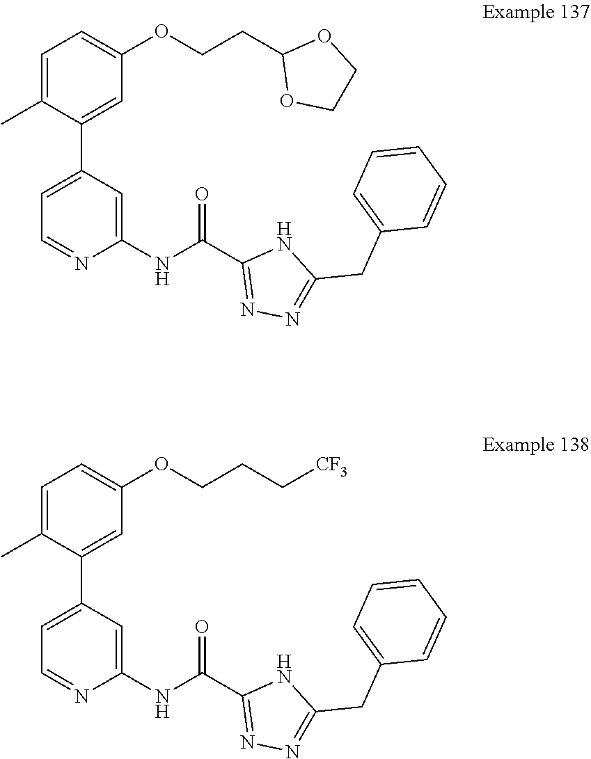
C1=C(C2=CC(OCCC3OCCO3)=CC=C2C)C=C(NC(C2=NN=C(CC3=CC=CC=C3)N2)=O)N=C1.C1=C(C2=CC=NC(NC(C3=NN=C(CC4=CC=CC=C4)N3)=O)=C2)C(C)=CC=C1OCCC[CF3]
